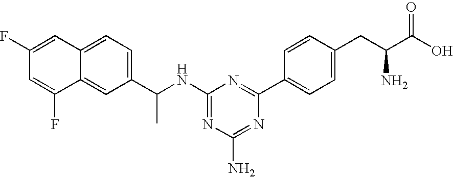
N1=C(NC(C2=CC=C3C(=C2)C(F)=CC(F)=C3)C)N=C(C2=CC=C(CC(C(O)=O)N)C=C2)N=C1N
